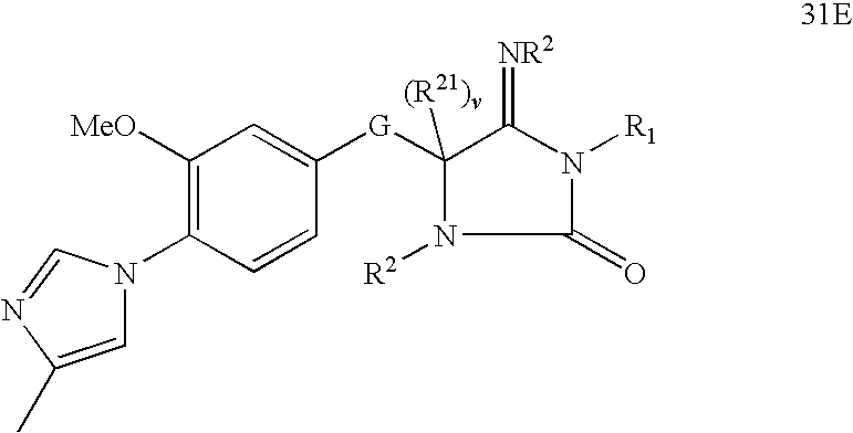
C1([MeO])=C(N2C=C(C)N=C2)C=CC([G]C2([(R21)v])C(=[NR2])N([R1])C(=O)N2[R2])=C1
